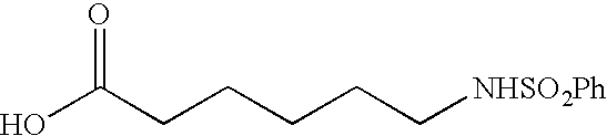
C(CCCC[NHSO2Ph])C(O)=O
